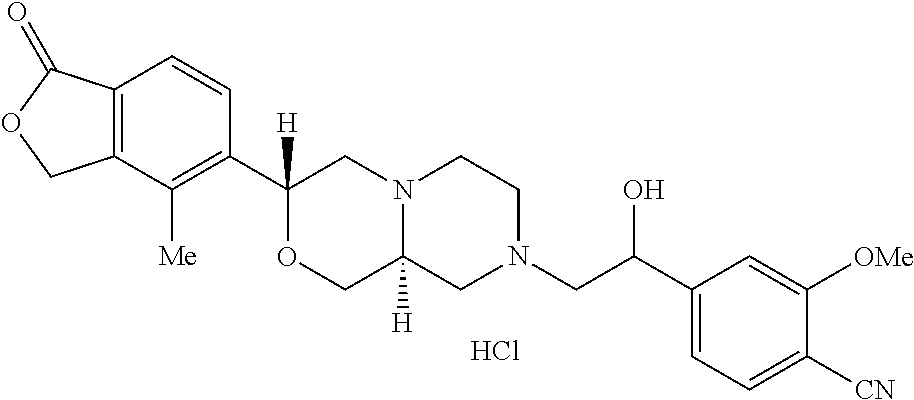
C12=C(C([Me])=C(C3([H])OCC4([H])N(C3)CCN(CC(C3=CC=C([CN])C([OMe])=C3)O)C4)C=C1)COC2=O.Cl
